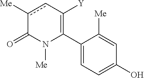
C1(C2=C([Y])cc([Me])C(=O)N2[Me])=CC=C(O)C=C1[Me]
